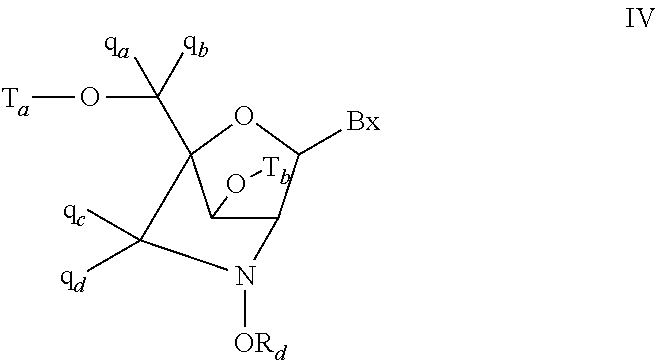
O1C2(C(O[Ta])([qa])[qb])C(O[Tb])C(C1[Bx])N([ORd])C2([qd])[qc]
